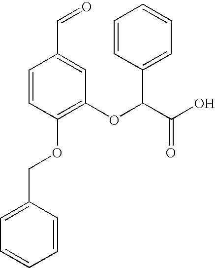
C1=C(COC2=C(OC(C(O)=O)C3=CC=CC=C3)C=C(C=O)C=C2)C=CC=C1
